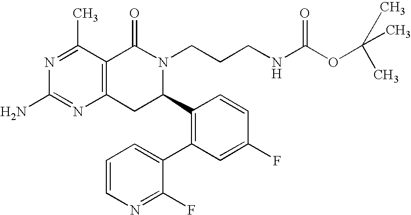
C12=C(C(C)=NC(N)=N1)C(=O)N(CCCNC(OC(C)(C)C)=O)C(C1=C(C3=CC=CN=C3F)C=C(F)C=C1)C2
